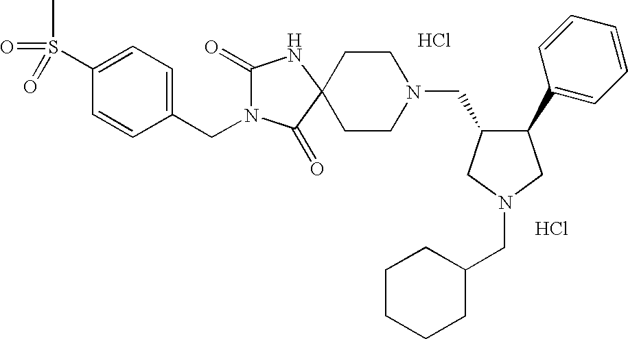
C1(S(C)(=O)=O)=CC=C(CN2C(=O)NC3(C2=O)CCN(CC2C(C4=CC=CC=C4)CN(CC4CCCCC4)C2)CC3)C=C1.Cl.Cl
